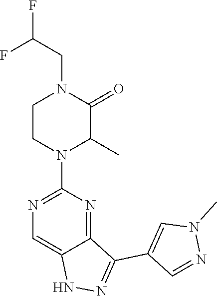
N1N=C(C2=CN(C)N=C2)C2=NC(N3C(C)C(=O)N(CC(F)F)CC3)=NC=C12
